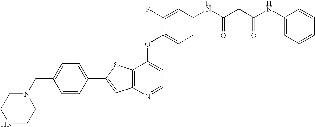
C12=C(SC(C3=CC=C(CN4CCNCC4)C=C3)=C1)C(OC1=CC=C(NC(=O)CC(NC3=CC=CC=C3)=O)C=C1F)=CC=N2
